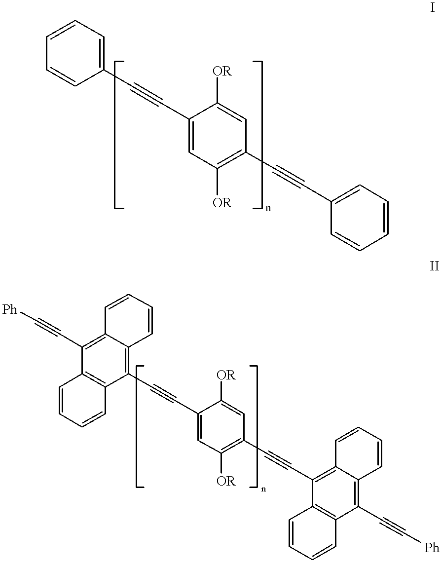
C1(C#CC2=CC([OR])=C(C#CC3=CC=CC=C3)C=C2[OR])=CC=CC=C1.C1(C#CC2=CC([OR])=C(C#CC3=C4C(=C(C#C[Ph])C5=C3C=CC=C5)C=CC=C4)C=C2[OR])=C2C(=C(C#C[Ph])C3=C1C=CC=C3)C=CC=C2
